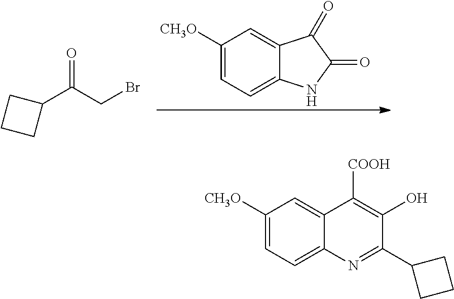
C1([CH3O])=CC=C2C(=C1)C([COOH])=C(O)C(C1CCC1)=N2.C1([CH3O])=CC=C2C(=C1)C(=O)C(=O)N2.C1(C(CBr)=O)CCC1
